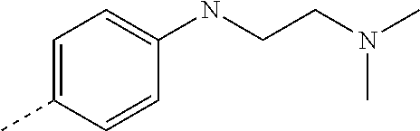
C1=C(C)C=CC(NCCN(C)C)=C1
